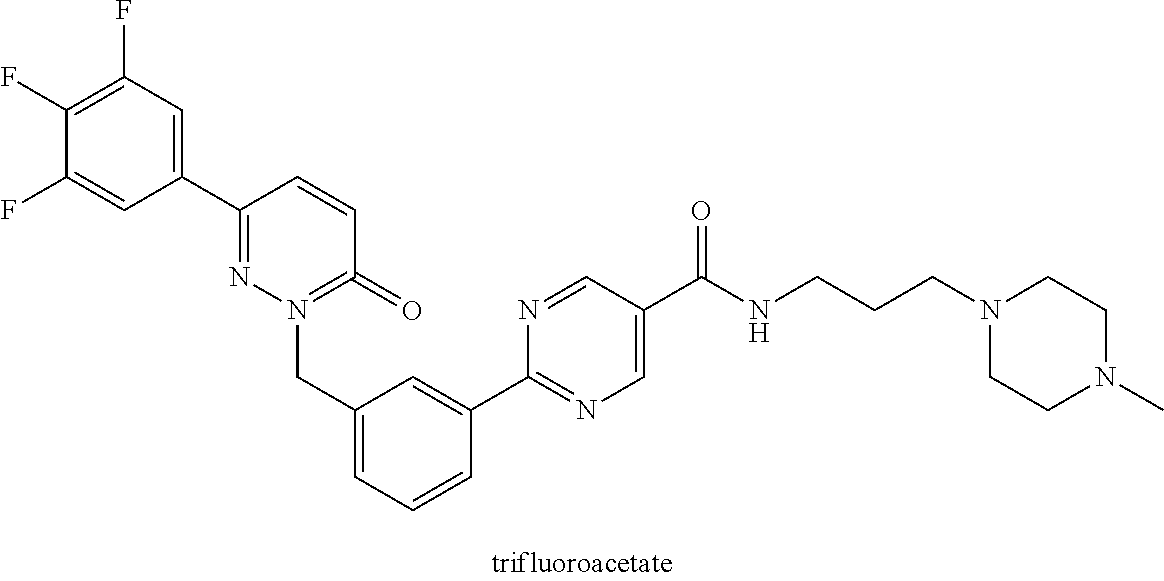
C1(C2=NN(CC3=CC=CC(C4=NC=C(C(NCCCN5CCN(C)CC5)=O)C=N4)=C3)=C(=O)C=C2)=CC(F)=C(F)C(F)=C1
